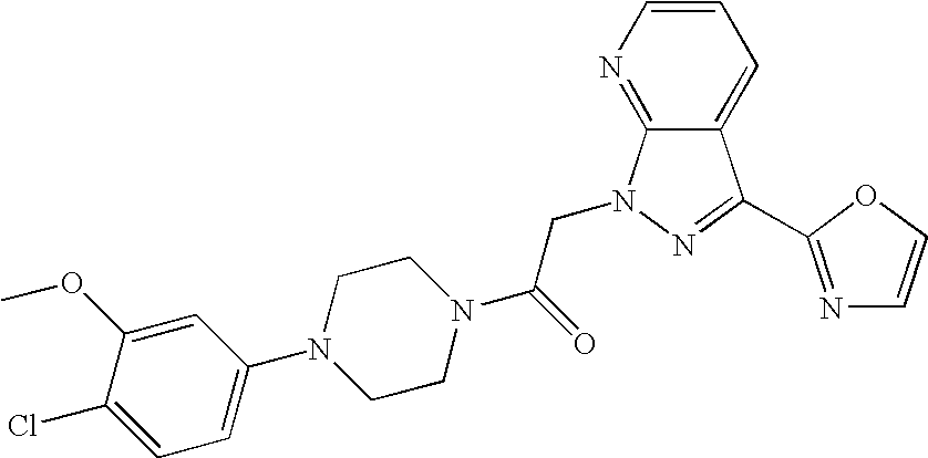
C1=C(Cl)C(OC)=CC(N2CCN(C(=O)CN3C4=NC=CC=C4C(C4=NC=CO4)=N3)CC2)=C1
